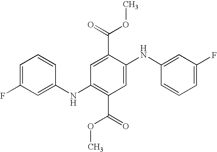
C1=C(F)C=C(NC2=C(C(=O)OC)C=C(NC3=CC(F)=CC=C3)C(C(=O)OC)=C2)C=C1
